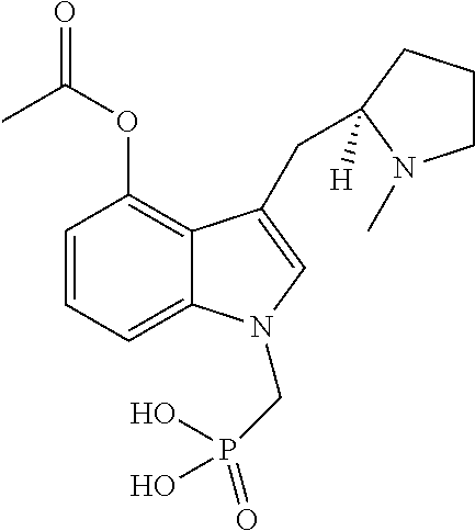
C1=CC=C2C(=C1OC(C)=O)C(CC1([H])CCCN1C)=CN2CP(O)(=O)O
